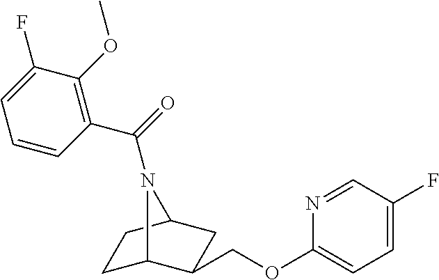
C1=C(F)C(OC)=C(C(=O)N2C3CCC2CC3COC2=CC=C(F)C=N2)C=C1
